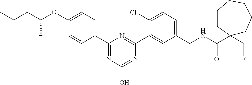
C1(C2=NC(O)=NC(C3=CC(CNC(C4(CF)CCCCCC4)=O)=CC=C3Cl)=N2)=CC=C(OC(CCC)C)C=C1
